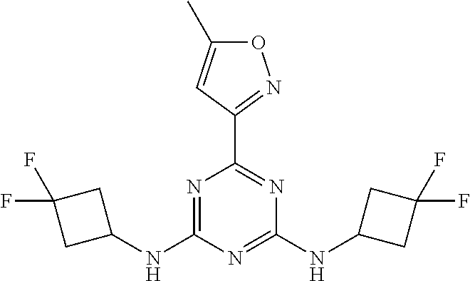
N1=C(NC2CC(F)(F)C2)N=C(NC2CC(F)(F)C2)N=C1C1=NOC(C)=C1
